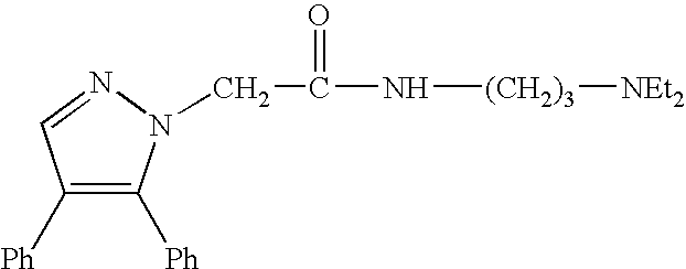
C1([Ph])=C([Ph])N(CC(N[(CH2)3][NEt2])=O)N=C1
